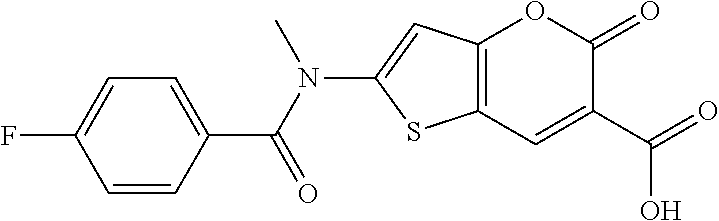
C12=C(C=C(C(=O)O)C(=O)O1)SC(N(C(C1=CC=C(F)C=C1)=O)C)=C2
